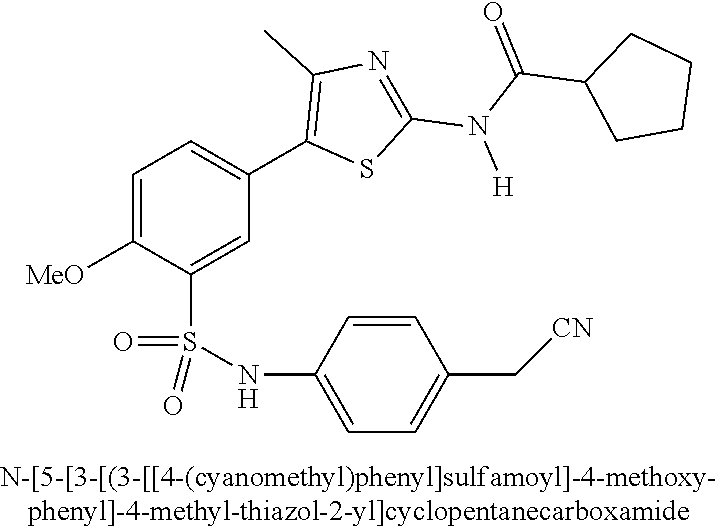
C1=C([OMe])C(S(NC2=CC=C(C[CN])C=C2)(=O)=O)=CC(C2=C(C)N=C(N([H])C(C3CCCC3)=O)S2)=C1
